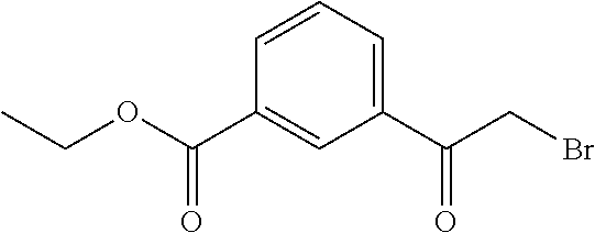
C1=CC=C(C(CBr)=O)C=C1C(OCC)=O
